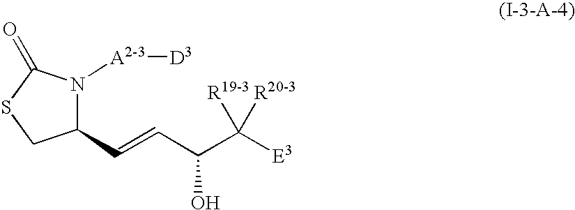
C1(C=CC(C([E3])([R20-3])[R19-3])O)N([A2-3][D3])C(=O)SC1
